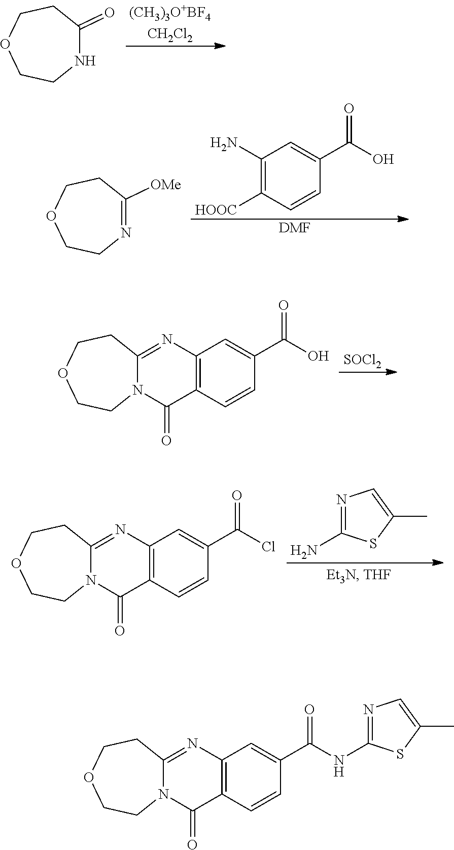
O1CCNC(=O)CC1.O1CCN=C([OMe])CC1.C1(N)=C([HOOC])C=CC(C(O)=O)=C1.[DMF].[SOCl2].O1CCN2C(=NC3=C(C2=O)C=CC(C(O)=O)=C3)CC1.N1=C(N)SC(C)=C1.O1CCN2C(=NC3=C(C2=O)C=CC(C(Cl)=O)=C3)CC1.O1CCN2C(=NC3=C(C2=O)C=CC(C(NC2=NC=C(C)S2)=O)=C3)CC1
